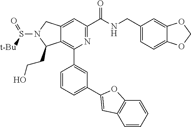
C12=CC(C(NCC3=CC=C4C(=C3)OCO4)=O)=NC(C3=CC(C4=CC5=C(C=CC=C5)O4)=CC=C3)=C1C(CCO)N(S([t-Bu])=O)C2
